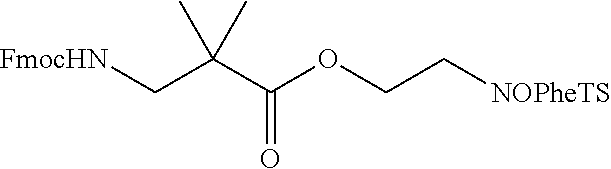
[FmocHN]CC(C(OCC[NOPheTS])=O)(C)C
